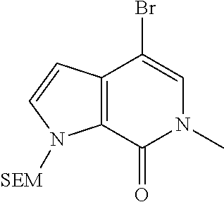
C12=C(C(=O)N(C)C=C1Br)N([SEM])C=C2
